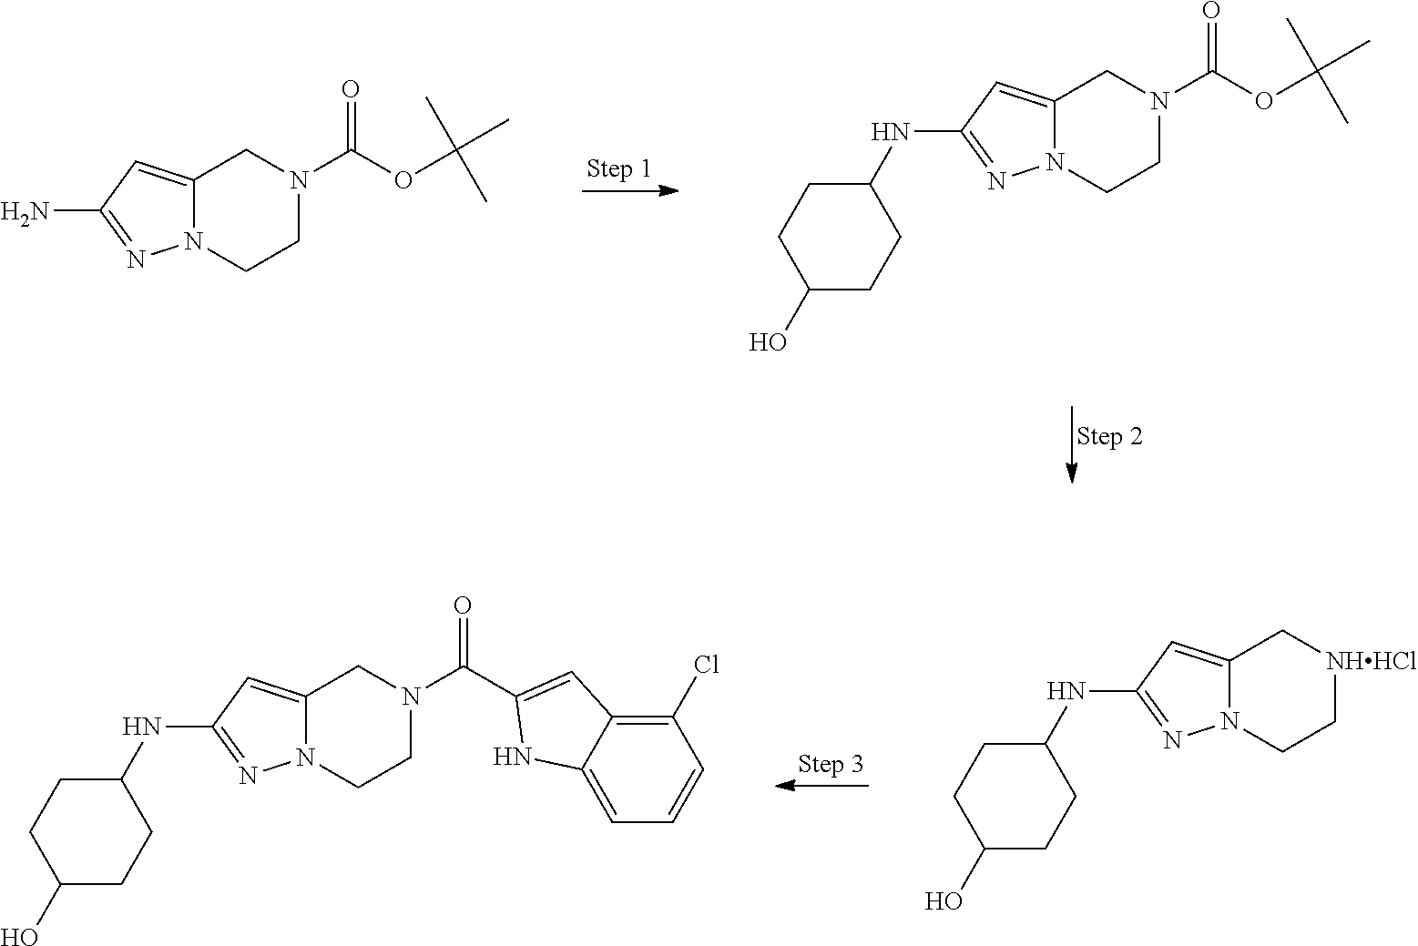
C12=CC(N)=NN1CCN(C(=O)OC(C)(C)C)C2.C12=CC(NC3CCC(O)CC3)=NN1CCN(C(=O)OC(C)(C)C)C2.C12=CC(NC3CCC(O)CC3)=NN1CC[NHHCl]C2.C12=CC(NC3CCC(O)CC3)=NN1CCN(C(=O)C1=CC3=C(Cl)C=CC=C3N1)C2
